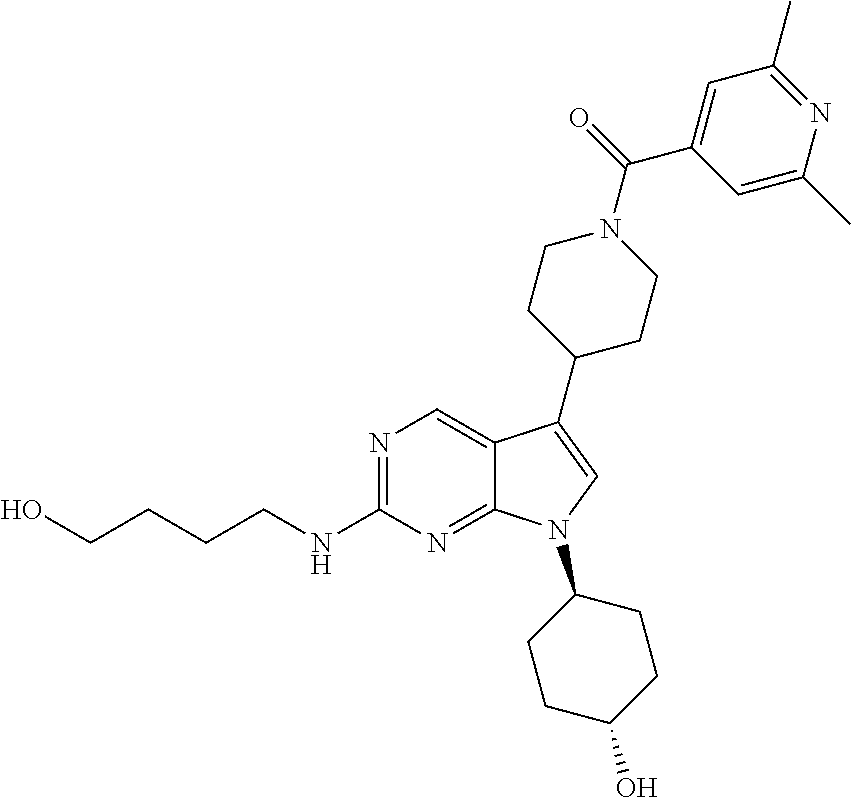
N1=C(NCCCCO)N=C2C(=C1)C(C1CCN(C(=O)C3=CC(C)=NC(C)=C3)CC1)=CN2C1CCC(O)CC1
